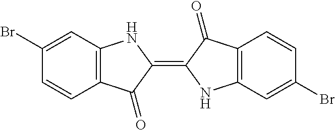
C1=CC2=C(C=C1Br)NC(=C1C(=O)C3=C(N1)C=C(Br)C=C3)C2=O
